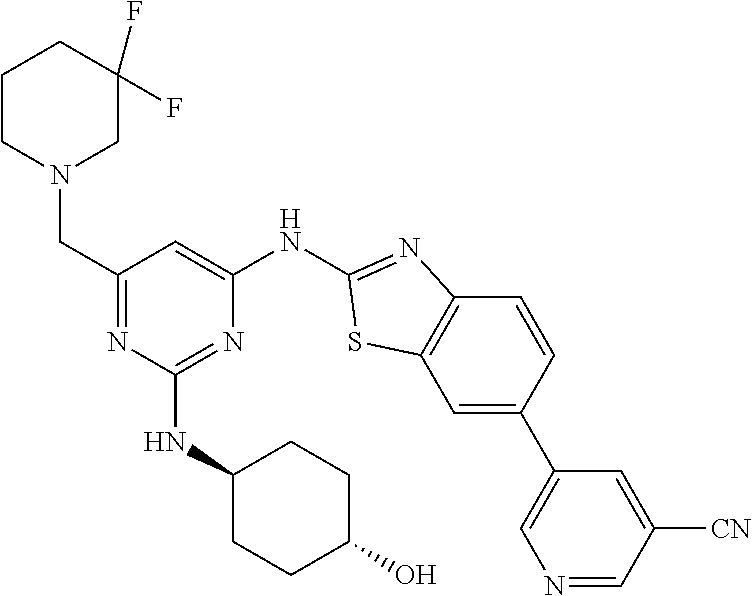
C1=C(C2=CN=CC([CN])=C2)C=CC2=C1SC(NC1=CC(CN3CC(F)(F)CCC3)=NC(NC3CCC(O)CC3)=N1)=N2
